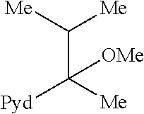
C(C([Me])([Pyd])[OMe])([Me])[Me]
